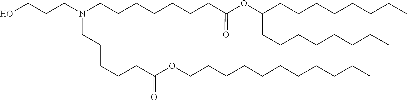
C(C(=O)OCCCCCCCCCCC)CCCCN(CCCCCCCC(=O)OC(CCCCCCCC)CCCCCCCC)CCCO
